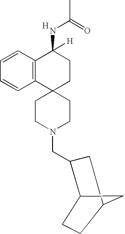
C1CN(CC2CC3CC2CC3)CCC12CCC(NC(C)=O)([H])C1=C2C=CC=C1.[H]
